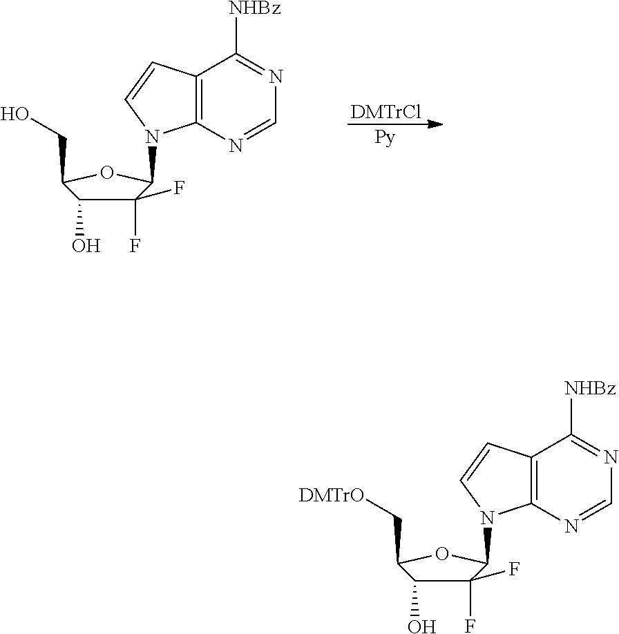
[DMTrCl].[Py].C12=C(N=CN=C1[NHBz])N(C1C(F)(F)C(O)C(CO)O1)C=C2.C12=C(N=CN=C1[NHBz])N(C1C(F)(F)C(O)C(C[DMTrO])O1)C=C2
